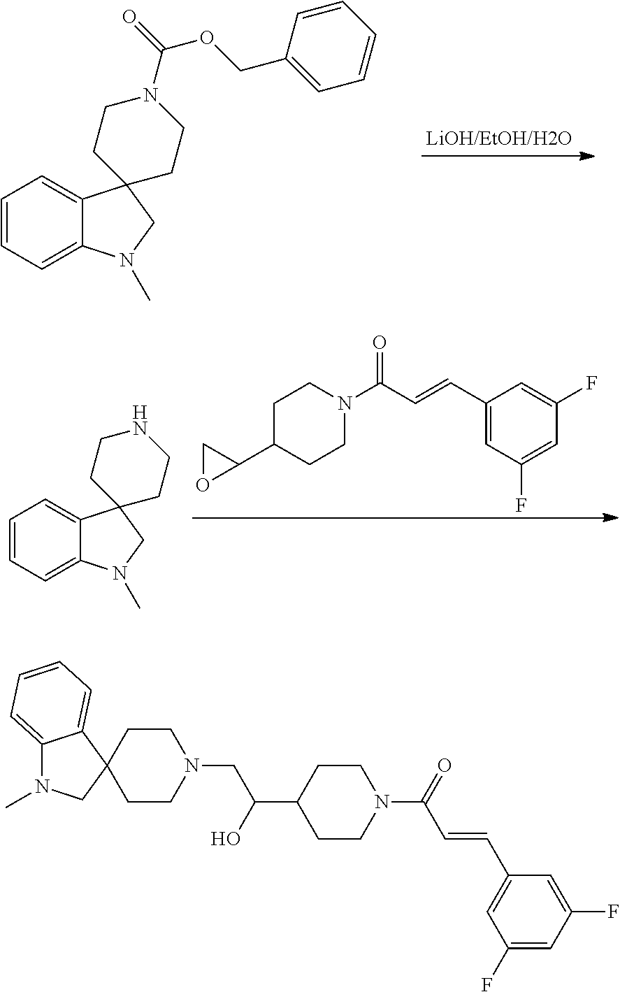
C1=CC=C2C(=C1)C1(CN2C)CCN(C(=O)OCC2=CC=CC=C2)CC1.C1C(C2CO2)CCN(C(C=CC2=CC(F)=CC(F)=C2)=O)C1.C1=CC=C2C(=C1)C1(CN2C)CCNCC1.C1CN(CC(C2CCN(C(=O)C=CC3=CC(F)=CC(F)=C3)CC2)O)CCC12C1=CC=CC=C1N(C)C2
